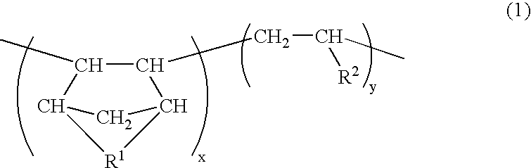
CC1C(CC([R2])C)C2[R1]C1C2
